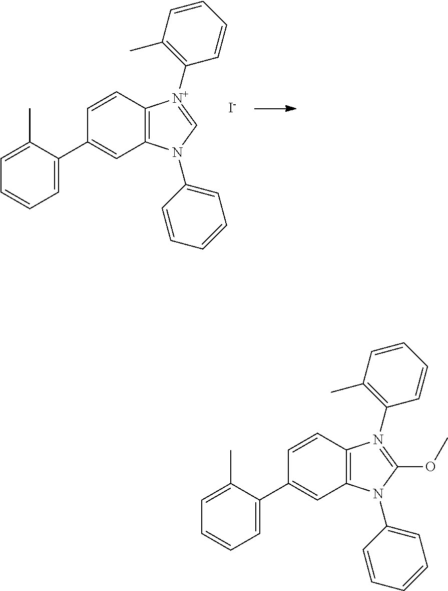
C1=CC2=C(C=C1C1=CC=CC=C1C)N(C1=CC=CC=C1)C=[N+]2C1=C(C)C=CC=C1.[I-].C1=CC2=C(C=C1C1=CC=CC=C1C)N(C1=CC=CC=C1)C(OC)=N2C1=C(C)C=CC=C1
